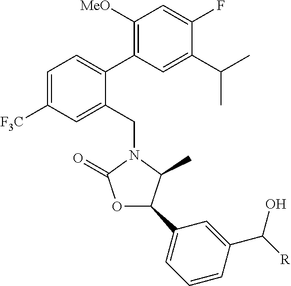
O1C(=O)N(CC2=CC([F3C])=CC=C2C2=C([MeO])C=C(F)C(C(C)C)=C2)C(C)C1C1=CC=CC(C([R])O)=C1
